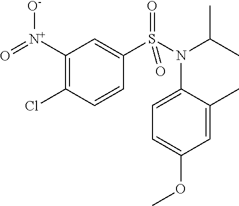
C1(N(S(=O)(=O)C2=CC([N+]([O-])=O)=C(Cl)C=C2)C(C)C)=CC=C(OC)C=C1C
